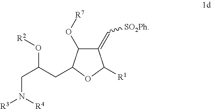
C1(=C[SO2Ph])C(O[R7])C(CC(CN([R3])[R4])O[R2])OC1[R1]
